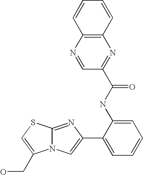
N12C(=NC(C3=CC=CC=C3NC(=O)C3=NC4=C(N=C3)C=CC=C4)=C1)SC=C2CO
